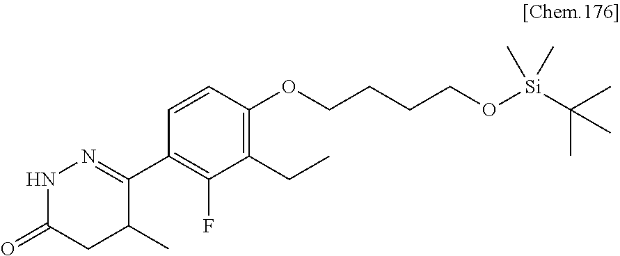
C1(C2=NNC(=O)CC2C)=C(F)C(CC)=C(OCCCCO[Si](C(C)(C)C)(C)C)C=C1
